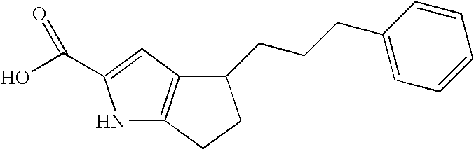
N1C2=C(C=C1C(O)=O)C(CCCC1=CC=CC=C1)CC2
